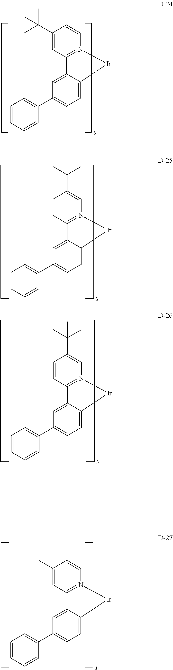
C1=CC=CC(C2=CC=C3C(=C2)C2=N(C=CC(C(C)(C)C)=C2)[Ir]3)=C1.C1=CC=CC(C2=CC=C3C(=C2)C2=N(C=C(C(C)C)C=C2)[Ir]3)=C1.C1=CC=CC(C2=CC=C3C(=C2)C2=N(C=C(C(C)(C)C)C=C2)[Ir]3)=C1.C1=CC=CC(C2=CC=C3C(=C2)C2=N(C=C(C)C(C)=C2)[Ir]3)=C1
